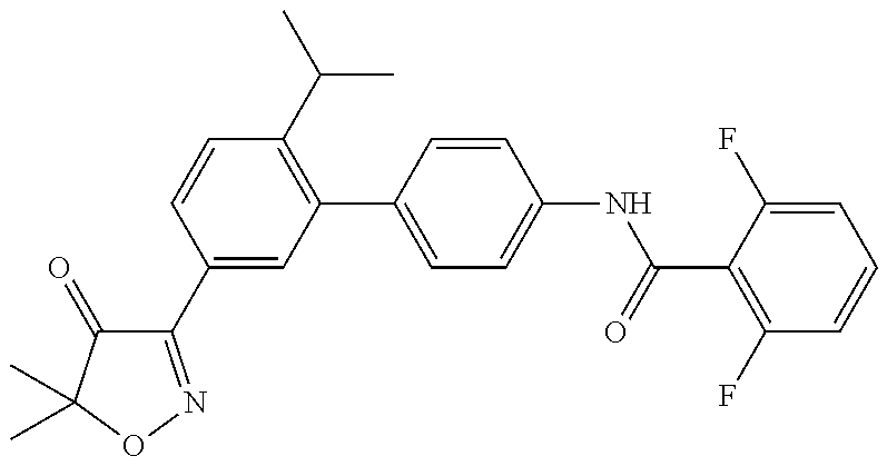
C1(C2=CC(C3=CC=C(NC(=O)C4=C(F)C=CC=C4F)C=C3)=C(C(C)C)C=C2)=NOC(C)(C)C1=O
